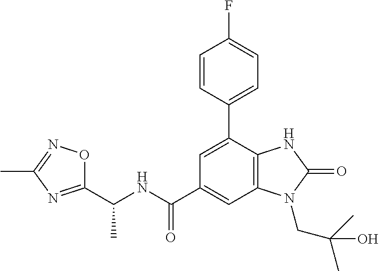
C1(C(NC(C2=NC(C)=NO2)C)=O)=CC2=C(C(C3=CC=C(F)C=C3)=C1)NC(=O)N2CC(C)(C)O
